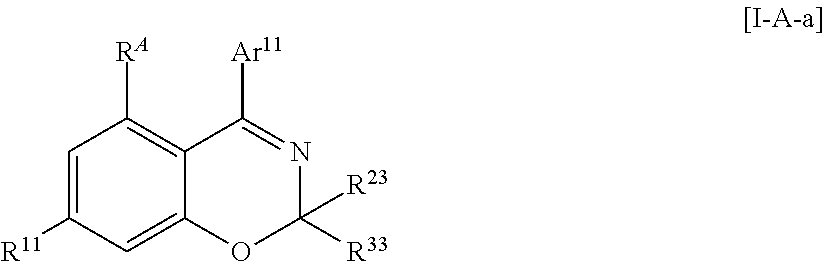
C1=C2C(=C([RA])C=C1[R11])C([Ar11])=NC([R33])([R23])O2
